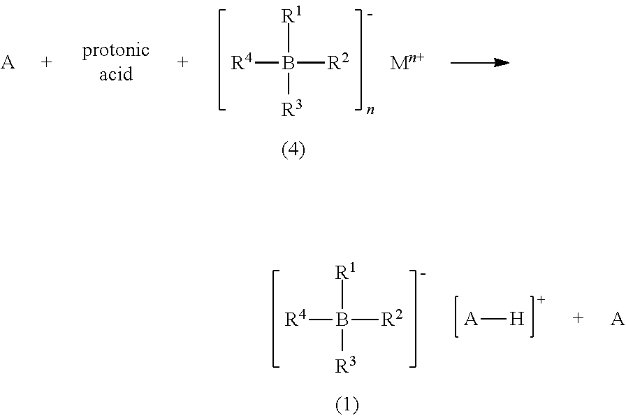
[R4]B([R1])([R2])[R3].[A].[Mn+].[R4]B([R1])([R2])[R3].[A][H].[A]
